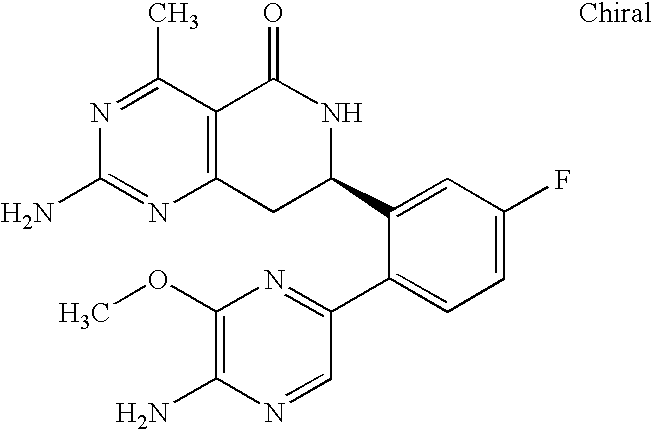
N1=C(C)C2=C(N=C1N)CC(C1=CC(F)=CC=C1C1=NC(OC)=C(N)N=C1)NC2=O
